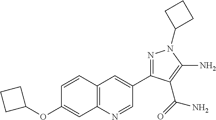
N1=C(C2=CC3=C(N=C2)C=C(OC2CCC2)C=C3)C(C(=O)N)=C(N)N1C1CCC1
